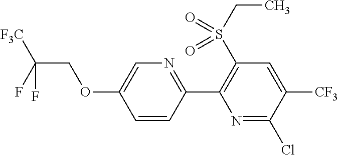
C(COC1=CN=C(C2=C(S(CC)(=O)=O)C=C([CF3])C(Cl)=N2)C=C1)(F)([F3C])F
